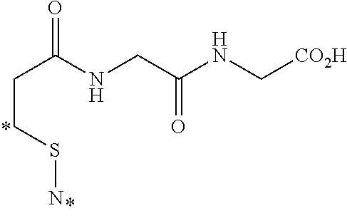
O=C(NCC(=O)NC[CO2H])CCSN
